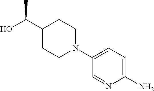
C1(N)=CC=C(N2CCC(C(O)C)CC2)C=N1
